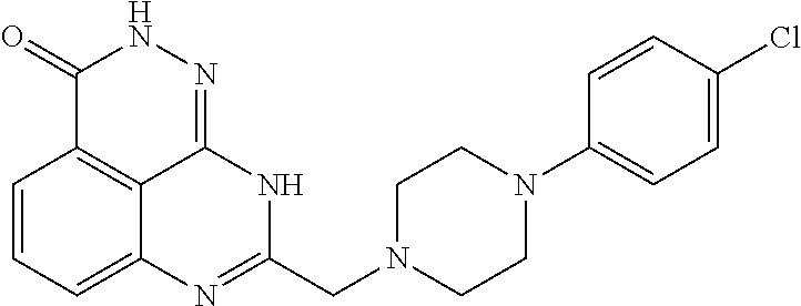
C1=CC=C2C3=C1C(=O)NN=C3NC(CN1CCN(C3=CC=C(Cl)C=C3)CC1)=N2
